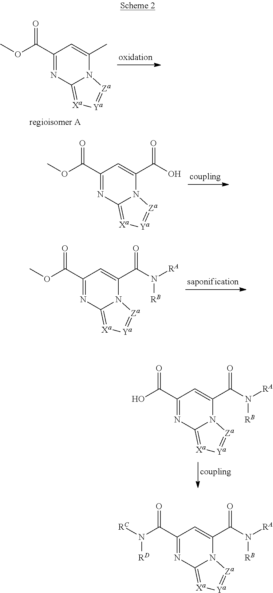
C1(C(=O)OC)=NC2=[Xa][Ya]=[Za]N2C(C)=C1.C1(C(=O)OC)=NC2=[Xa][Ya]=[Za]N2C(C(O)=O)=C1.C1(C(=O)OC)=NC2=[Xa][Ya]=[Za]N2C(C(N([RA])[RB])=O)=C1.C1(C(=O)O)=NC2=[Xa][Ya]=[Za]N2C(C(N([RA])[RB])=O)=C1.C1(C(=O)N([RC])[RD])=NC2=[Xa][Ya]=[Za]N2C(C(N([RA])[RB])=O)=C1
